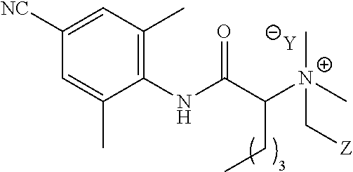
[Y].C1=C(C)C(NC(C([N+](C[Z])(C)C)CC)=O)=C(C)C=C1[NC]
